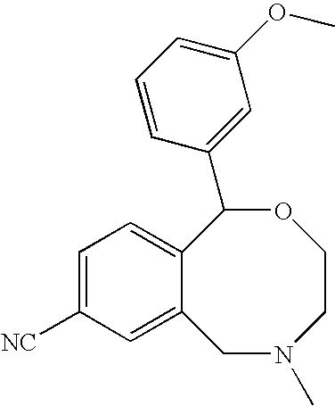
C1=C([NC])C=C2C(=C1)C(C1=CC(OC)=CC=C1)OCCN(C)C2
